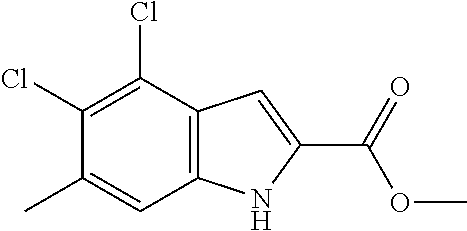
C12=C(C(Cl)=C(Cl)C(C)=C1)C=C(C(=O)OC)N2
